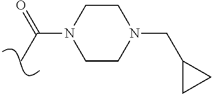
N1(C(C)=O)CCN(CC2CC2)CC1
